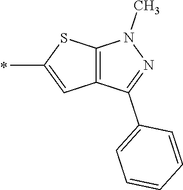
C1(C)=CC2=C(S1)N(C)N=C2C1=CC=CC=C1
